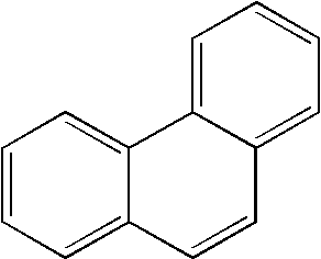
C1=CC=C2C(=C1)C1=CC=CC=C1C=C2
